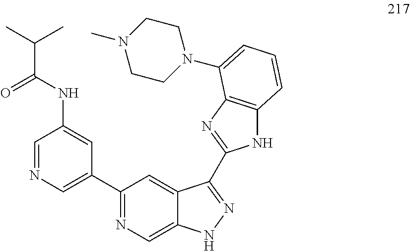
C1=NC=C(C2=NC=C3C(=C2)C(C2=NC4=C(N2)C=CC=C4N2CCN(C)CC2)=NN3)C=C1NC(C(C)C)=O
